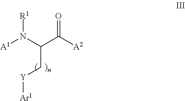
[A1]N(C(C([A2])=O)C[Y][Ar1])[R1]
